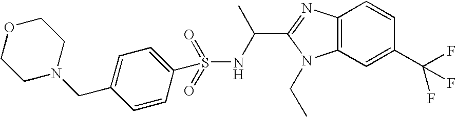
C1CN(CC2=CC=C(S(NC(C)C3=NC4=C(C=C(C(F)(F)F)C=C4)N3CC)(=O)=O)C=C2)CCO1
